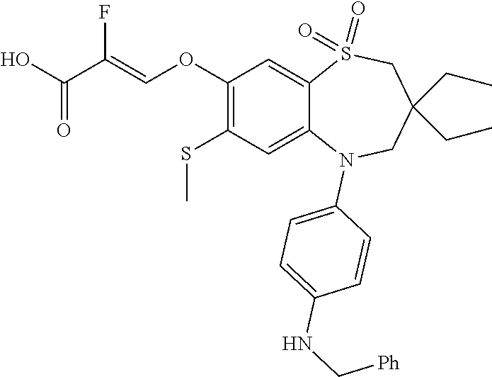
OC(=O)C(=COC1=C(SC)C=C2C(=C1)S(=O)(=O)CC(CC)(CC)CN2C1=CC=C(NC[Ph])C=C1)F
